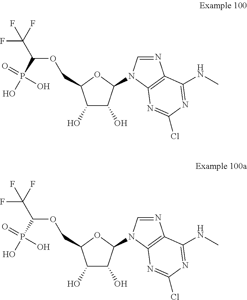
C1(O)C(O)C(N2C=NC3=C2N=C(Cl)N=C3NC)OC1COC(C(F)(F)F)P(=O)(O)O.C1(O)C(O)C(N2C=NC3=C2N=C(Cl)N=C3NC)OC1COC(C(F)(F)F)P(=O)(O)O
